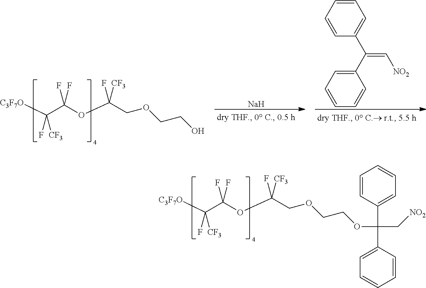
[C3F7O]C(C(OC(COCCOC(C1=CC=CC=C1)(C[NO2])C1=CC=CC=C1)(F)[CF3])(F)F)(F)[CF3].[C3F7O]C(C(OC(COCCO)(F)[CF3])(F)F)(F)[CF3].[Na].C1=CC=CC(C(C2=CC=CC=C2)=C[NO2])=C1
